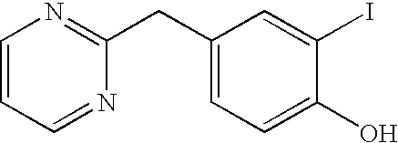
C1(CC2=NC=CC=N2)=CC=C(O)C(I)=C1
